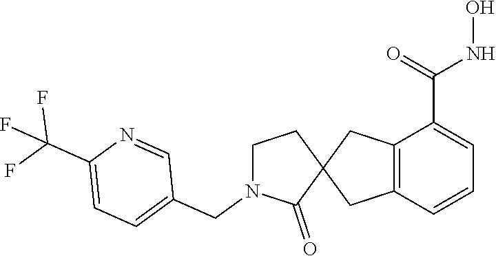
C12=C(C=CC=C1C(=O)NO)CC1(C2)CCN(CC2=CC=C(C(F)(F)F)N=C2)C1=O
